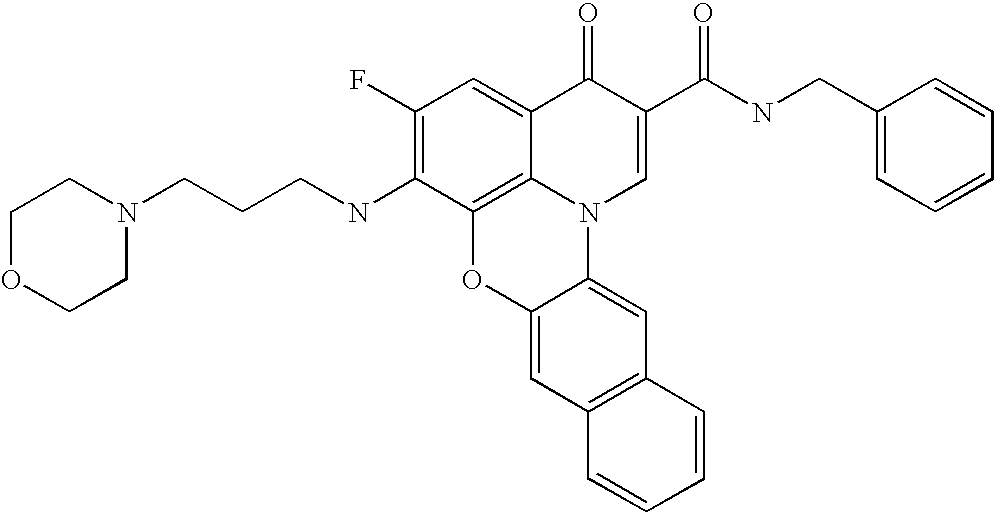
C1(F)=C(NCCCN2CCOCC2)C2=C3C(=C1)C(=O)C(C(NCC1=CC=CC=C1)=O)=CN3C1=CC3=C(C=C1O2)C=CC=C3
